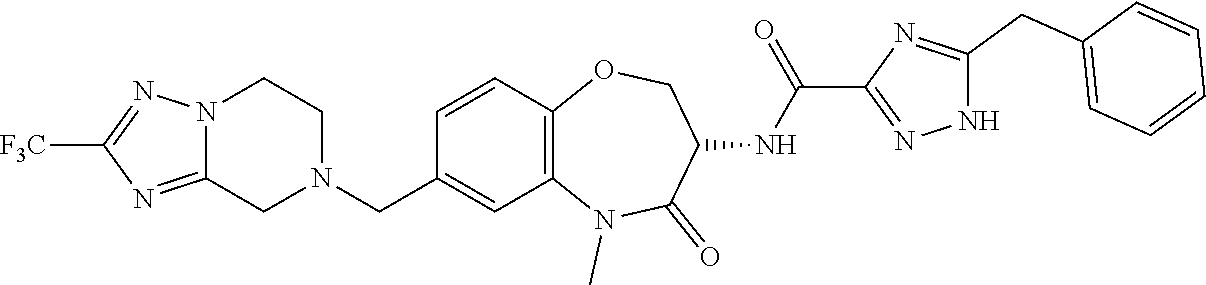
C(C1=CC=CC=C1)C1=NC(C(NC2C(=O)N(C)C3=C(C=CC(CN4CCN5C(=NC([F3C])=N5)C4)=C3)OC2)=O)=NN1
